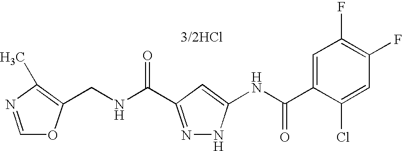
C(NC(=O)C1=NNC(NC(C2=CC(F)=C(F)C=C2Cl)=O)=C1)C1=C(C)N=CO1
